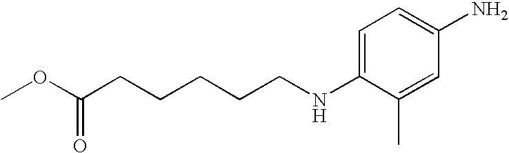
C1=C(NCCCCCC(OC)=O)C(C)=CC(N)=C1
